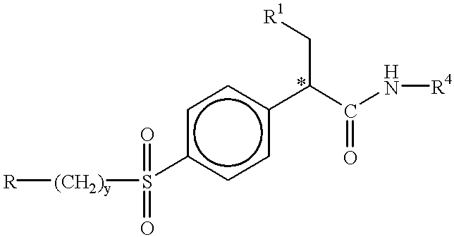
[R][(CH2)y]S(c1ccc(C(C(N[R4])=O)C[R1])cc1)(=O)=O
